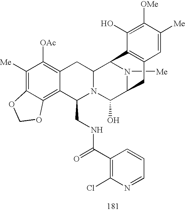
C1([Me])=C2C(=C3C(=C1[OAc])CC1N(C3CNC(=O)C3=C(Cl)N=CC=C3)C(O)C3N([Me])C1C1=C(C3)C=C([Me])C([OMe])=C1O)OCO2
